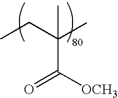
O=C([OCH3])C(CC)(C)C
